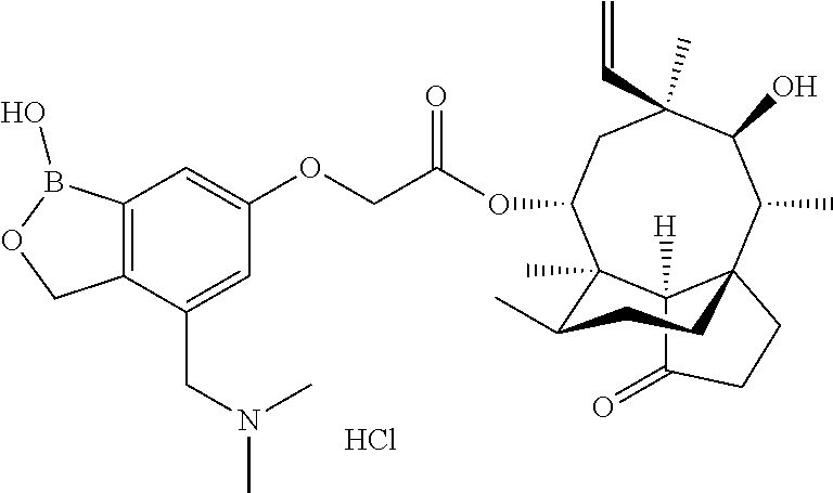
C12([H])C(=O)CCC13C(C)C(O)C(C)(C=C)CC(OC(COC1=CC4=C(C(CN(C)C)=C1)COB4O)=O)C2(C)C(C)CC3.Cl
